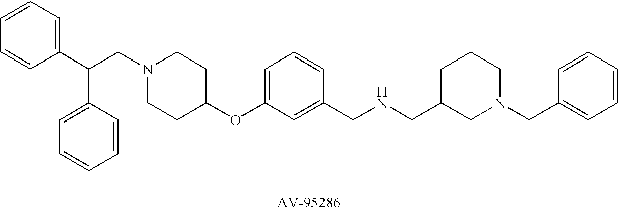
C1(C(C2=CC=CC=C2)CN2CCC(OC3=CC=CC(CNCC4CN(CC5=CC=CC=C5)CCC4)=C3)CC2)=CC=CC=C1
